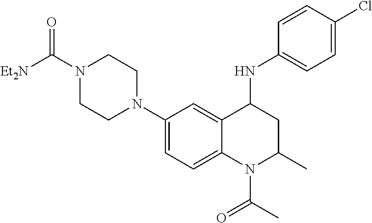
N1(C([Et2N])=O)CCN(C2=CC=C3C(=C2)C(NC2=CC=C(Cl)C=C2)CC(C)N3C(C)=O)CC1
